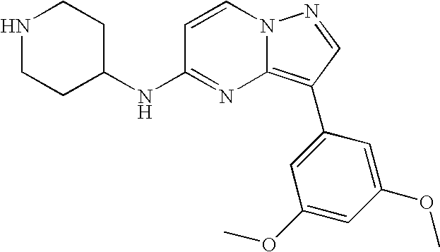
N1CCC(NC2=NC3=C(C4=CC(OC)=CC(OC)=C4)C=NN3C=C2)CC1
